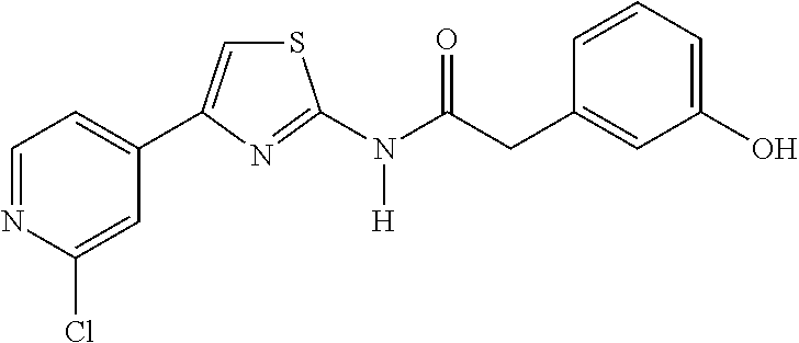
C1=NC(Cl)=CC(C2=CSC(N(C(CC3=CC(O)=CC=C3)=O)[H])=N2)=C1
